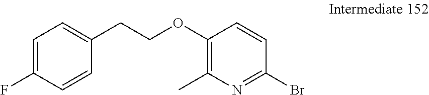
C1=C(F)C=CC(CCOC2=C(C)N=C(Br)C=C2)=C1
